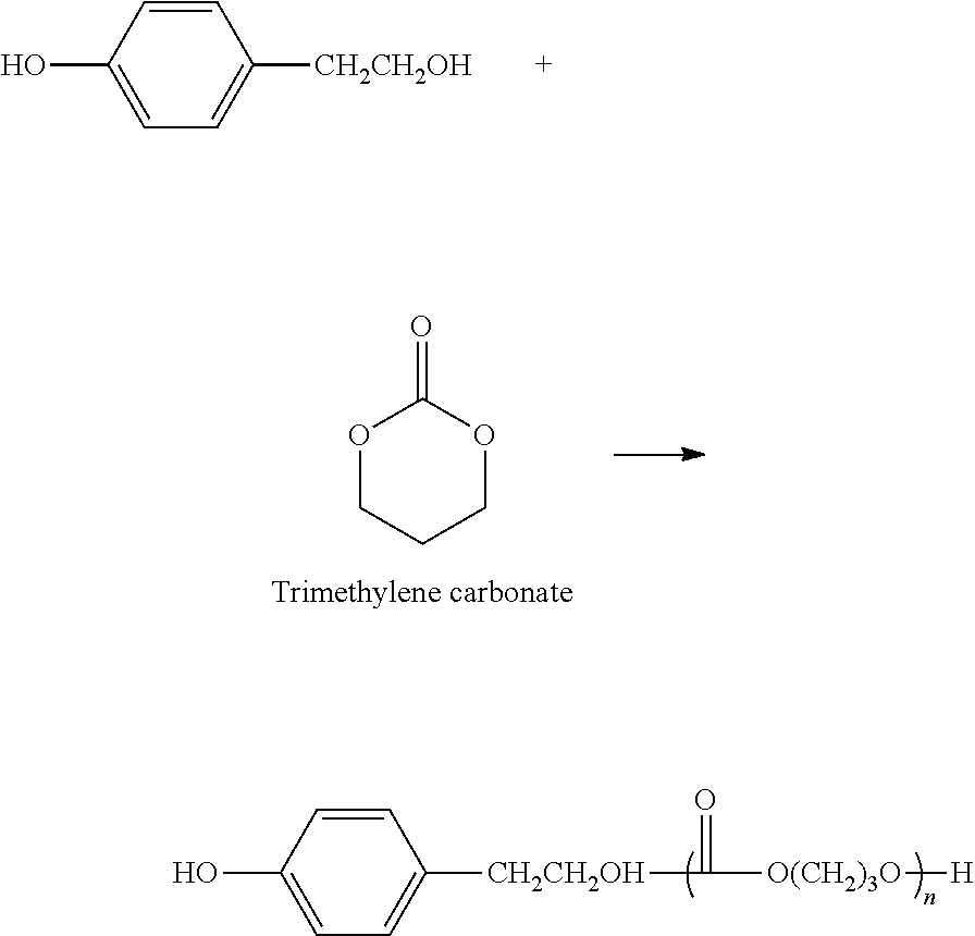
C1=C(O)C=CC([CH2CH2OH])=C1.O1CCCOC1=O.C1=C(O)C=CC([CH2CH2OH]C(=O)[O(CH2)3O][H])=C1
